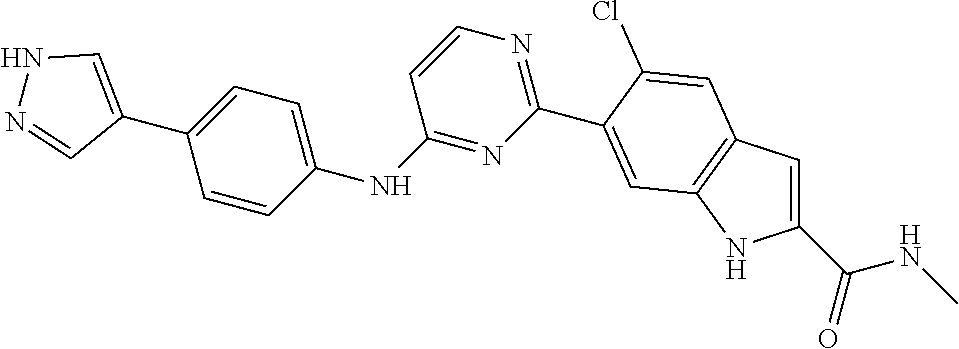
C1(NC2=CC=C(C3=CNN=C3)C=C2)=NC(C2=CC3=C(C=C(C(NC)=O)N3)C=C2Cl)=NC=C1
